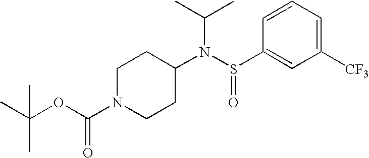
C1([CF3])=CC=CC(S(N(C2CCN(C(OC(C)(C)C)=O)CC2)C(C)C)=O)=C1
